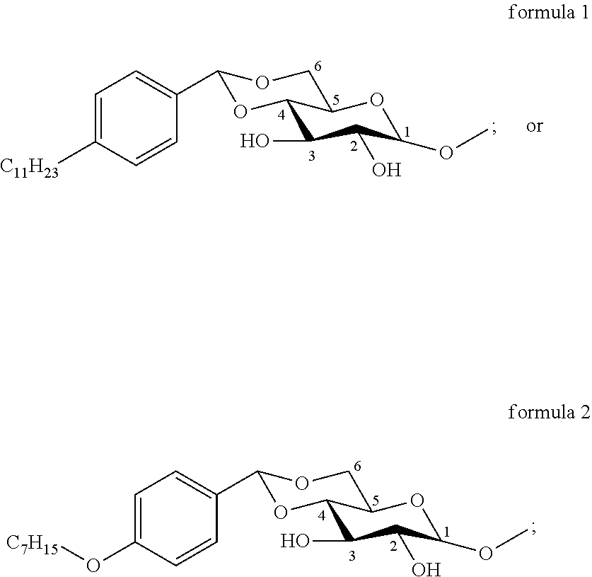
C1=C(O[C7H15])C=CC(C2OC3C(O)C(O)C(OC)OC3CO2)=C1.C1=C([C11H23])C=CC(C2OC3C(O)C(O)C(OC)OC3CO2)=C1
